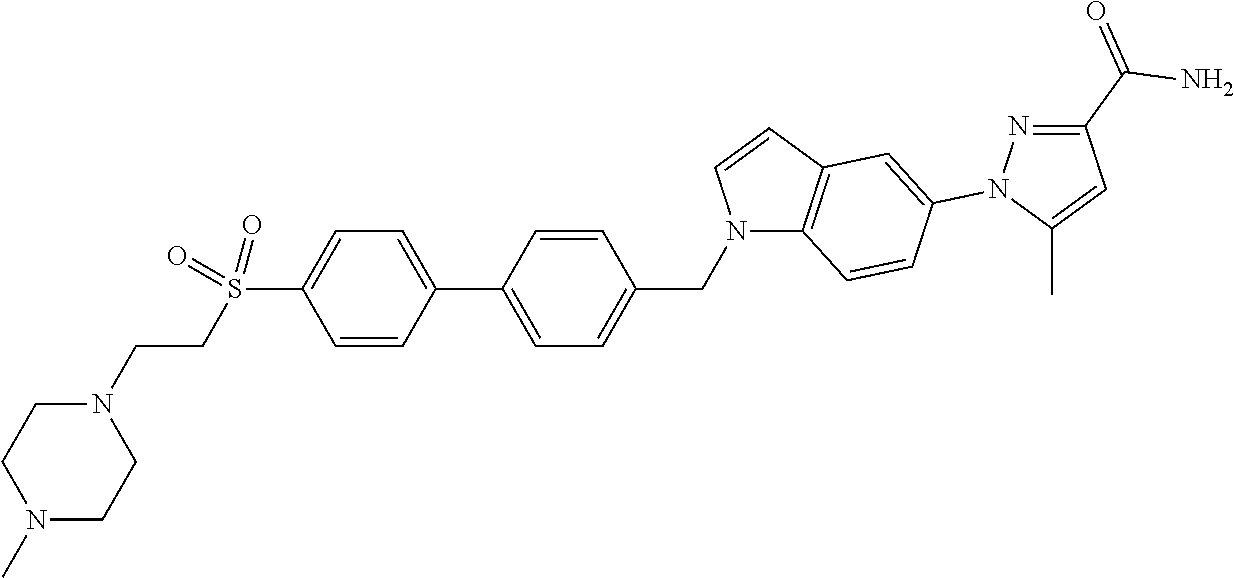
C1=CC(C2=CC=C(CN3C4=C(C=C3)C=C(N3N=C(C(N)=O)C=C3C)C=C4)C=C2)=CC=C1S(CCN1CCN(C)CC1)(=O)=O
